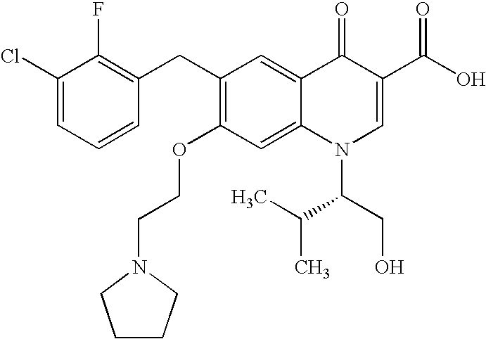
C1(Cl)=CC=CC(CC2=C(OCCN3CCCC3)C=C3C(=C2)C(=O)C(C(O)=O)=CN3C(C(C)C)CO)=C1F
